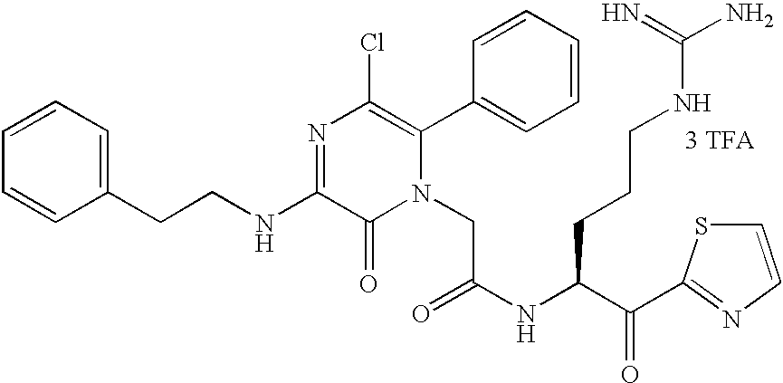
C1(CCNC2=NC(Cl)=C(C3=CC=CC=C3)N(CC(NC(C(=O)C3=NC=CS3)CCCNC(=N)N)=O)C2=O)=CC=CC=C1.[3 TFA]
